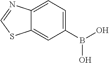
C1(B(O)O)=CC=C2C(=C1)SC=N2
